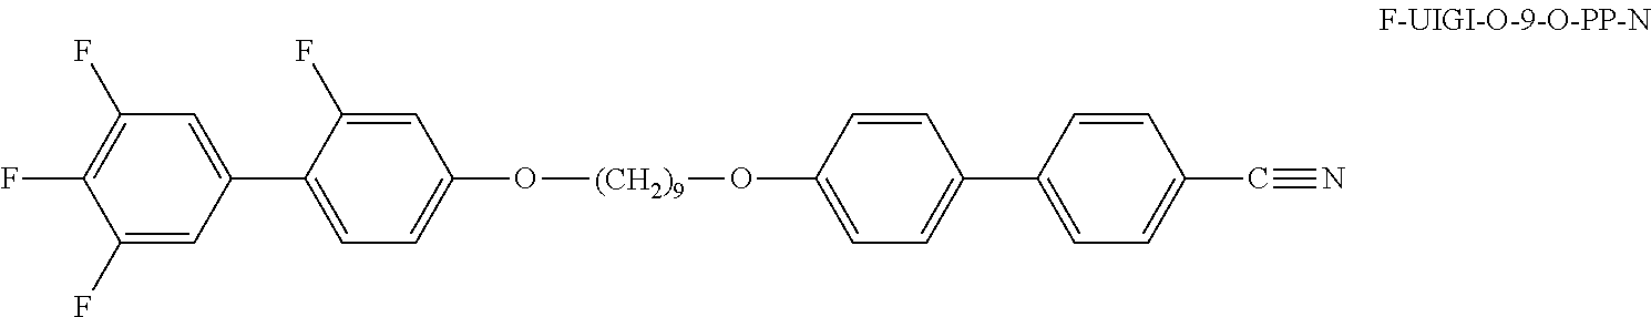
C1(F)=CC(C2=CC=C(O[(CH2)9]OC3=CC=C(C4=CC=C(C#N)C=C4)C=C3)C=C2F)=CC(F)=C1F
